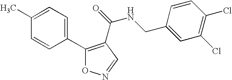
C1(C)=CC=C(C2=C(C(=O)NCC3=CC(Cl)=C(Cl)C=C3)C=NO2)C=C1
